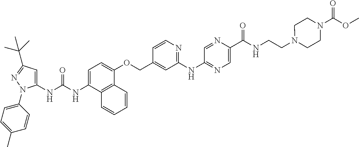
N(C1=CC=C(OCC2=CC(NC3=NC=C(C(NCCN4CCN(C(OC)=O)CC4)=O)N=C3)=NC=C2)C2=C1C=CC=C2)C(=O)NC1=CC(C(C)(C)C)=NN1C1=CC=C(C)C=C1
